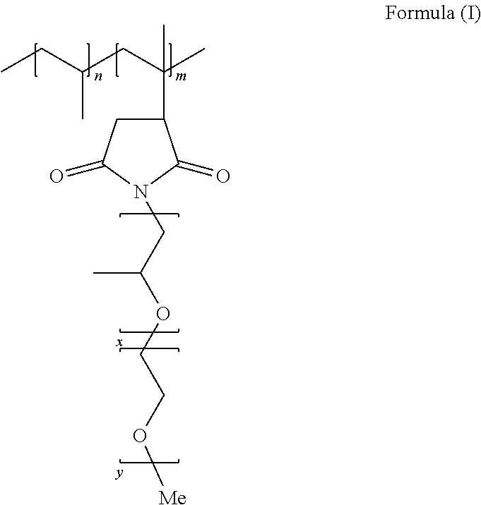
CC(CN1C(=O)CC(C(CC(CC)C)(C)C)C1=O)OCCO[Me]
